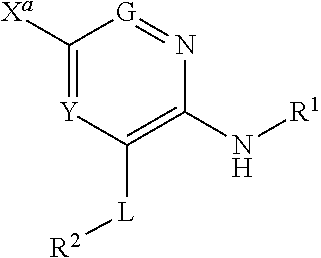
C1([Xa])=[Y]C([L][R2])=C(N[R1])N=[G]1
